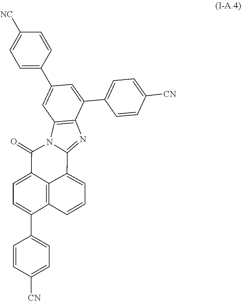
C1=C(C2=CC3=C(C(C4=CC=C([CN])C=C4)=C2)N=C2N3C(=O)C3=CC=C(C4=CC=C([CN])C=C4)C4=C3C2=CC=C4)C=CC([NC])=C1
